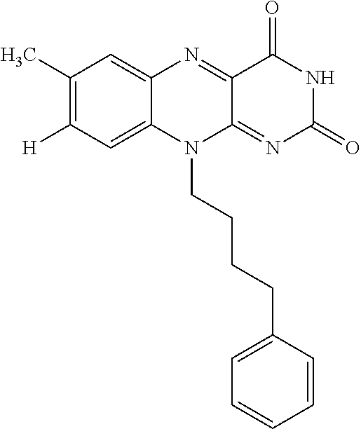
C1(C)=C([H])C=C2C(=C1)N=C1C(=NC(=O)NC1=O)N2CCCCC1=CC=CC=C1
